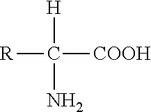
[R]C([H])([COOH])N
